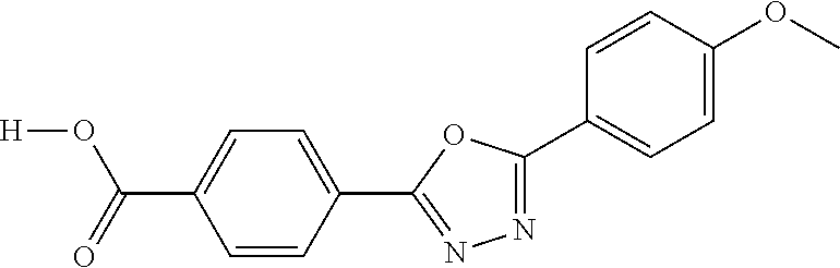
[H]OC(C1=CC=C(C2=NN=C(C3=CC=C(OC)C=C3)O2)C=C1)=O
